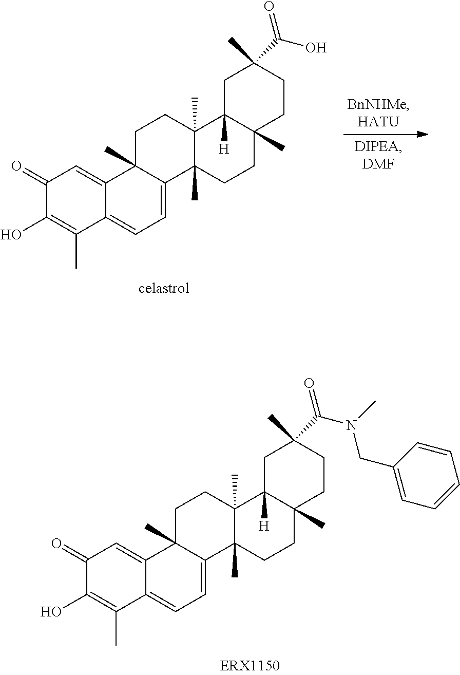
C1(=O)C(O)=C(C)C2=CC=C3C(C)(C2=C1)CCC1(C)C3(C)CCC2(C)C1([H])CC(C)(C(N(CC1=CC=CC=C1)C)=O)CC2.C1(=O)C(O)=C(C)C2=CC=C3C(C)(C2=C1)CCC1(C)C3(C)CCC2(C)C1([H])CC(C)(C(O)=O)CC2
